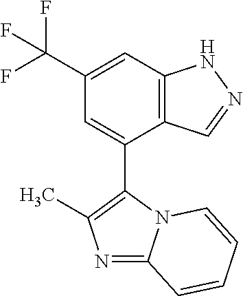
C12=C(C=C(C(F)(F)F)C=C1C1=C(C)N=C3N1C=CC=C3)NN=C2
